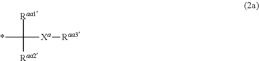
*C([Raa1])([Raa2])[Xa][Raa3]
